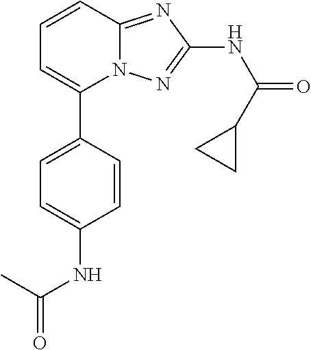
C1(C2=CC=C(NC(=O)C)C=C2)=CC=CC2=NC(NC(=O)C3CC3)=NN12
